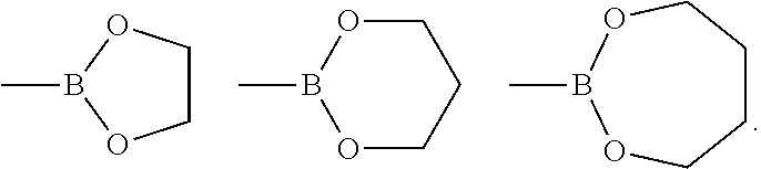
CB1OCCCCO1.CB1OCCO1.CB1OCCCO1
